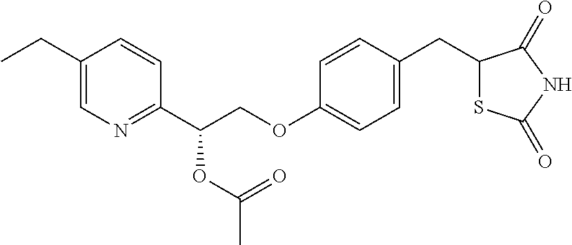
C1(CC)=CN=C(C(COC2=CC=C(CC3SC(=O)NC3=O)C=C2)OC(C)=O)C=C1
